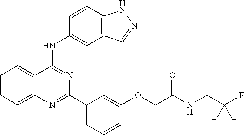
C1=CC=C2C(=C1)C(NC1=CC3=C(C=C1)NN=C3)=NC(C1=CC=CC(OCC(=O)NCC(F)(F)F)=C1)=N2
